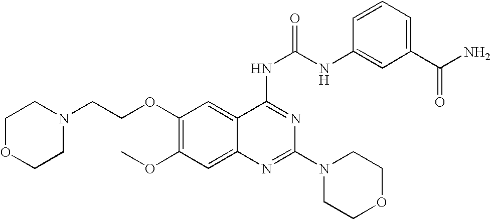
C1(OCCN2CCOCC2)=C(OC)C=C2C(=C1)C(NC(=O)NC1=CC(C(N)=O)=CC=C1)=NC(N1CCOCC1)=N2
